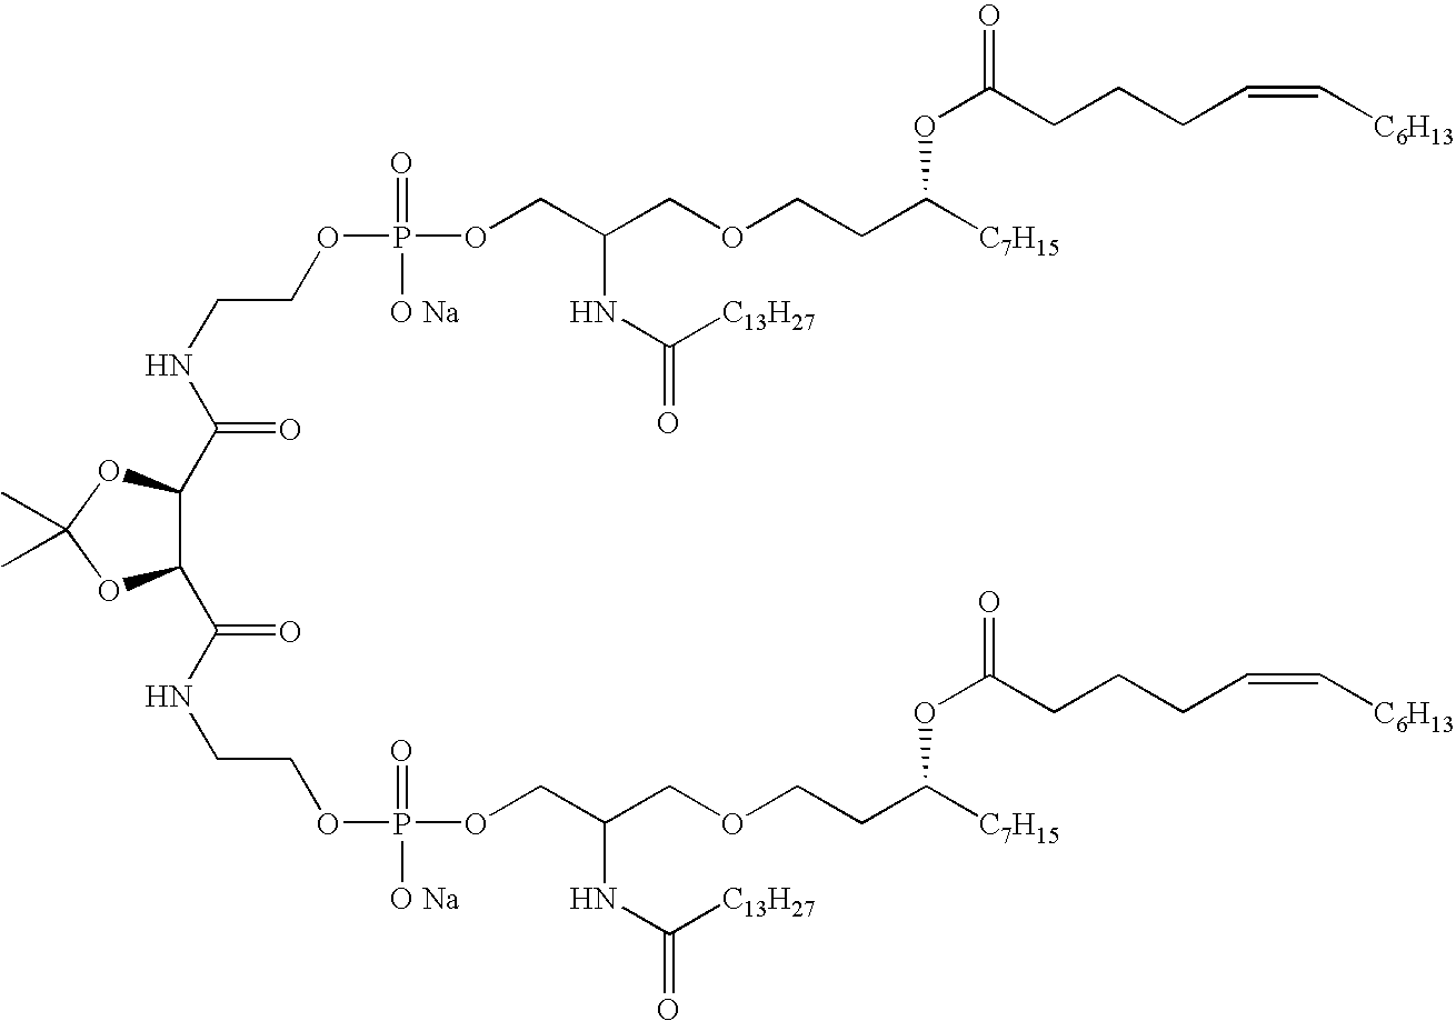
C(NC(=O)C1C(C(NCCOP([O Na])(=O)OCC(COCCC([C7H15])OC(=O)CCCC=C[C6H13])NC(=O)[C13H27])=O)OC(C)(C)O1)COP(=O)([O Na])OCC(COCCC([C7H15])OC(=O)CCCC=C[C6H13])NC([C13H27])=O
